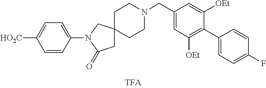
C1(CN2CCC3(CC2)CC(=O)N(C2=CC=C([HO2C])C=C2)C3)=CC([OEt])=C(C2=CC=C(F)C=C2)C([OEt])=C1
